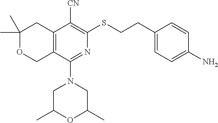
C1(C)(C)OCC2=C(C1)C([CN])=C(SCCC1=CC=C(N)C=C1)N=C2N1CC(C)OC(C)C1
